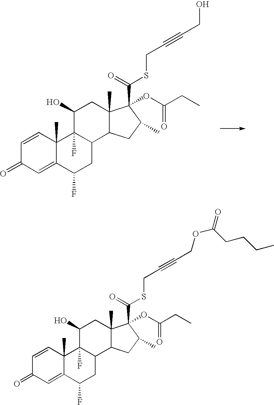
C1=CC2(C)C(=CC1=O)C(F)CC1C2(F)C(O)CC2(C)C1CC(C)C2(C(=O)SCC#CCO)OC(=O)CC.C1=CC2(C)C(=CC1=O)C(F)CC1C2(F)C(O)CC2(C)C1CC(C)C2(C(=O)SCC#CCOC(CCCC)=O)OC(=O)CC
